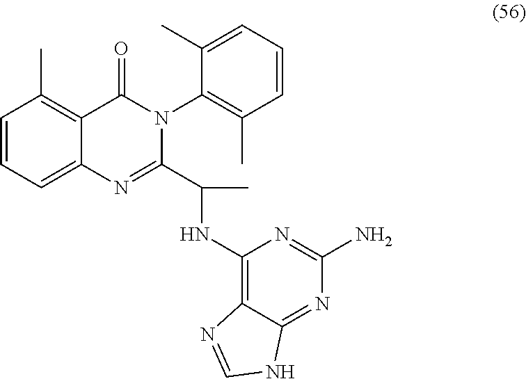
C1=CC=C2C(=C1C)C(=O)N(C1=C(C)C=CC=C1C)C(C(NC1=C3C(=NC(N)=N1)NC=N3)C)=N2
